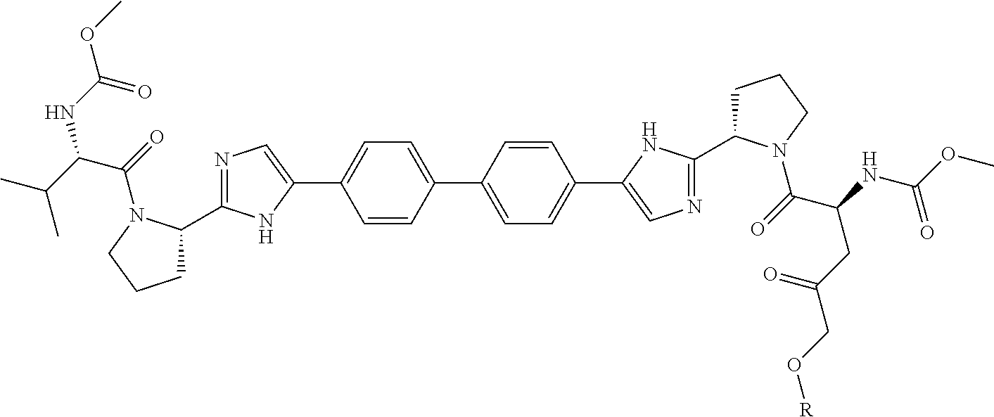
C1=CC(C2=CC=C(C3=CN=C(C4CCCN4C(C(CC(=O)CO[R])NC(OC)=O)=O)N3)C=C2)=CC=C1C1=CN=C(C2CCCN2C(=O)C(C(C)C)NC(=O)OC)N1
